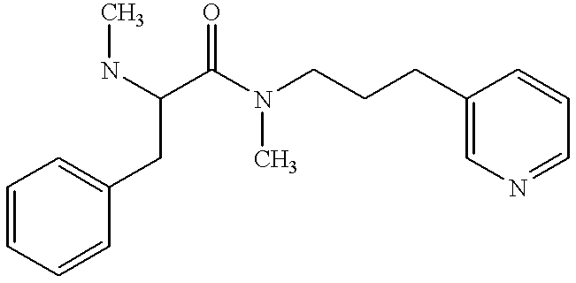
N(C(C(N(CCCC1=CN=CC=C1)C)=O)CC1=CC=CC=C1)C
